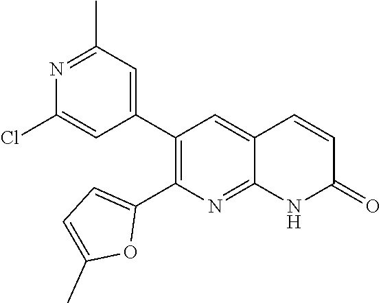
N1=C(C)C=C(C2=C(C3=CC=C(C)O3)N=C3C(=C2)C=CC(=O)N3)C=C1Cl
